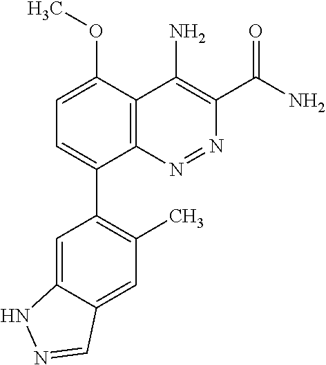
C1=C(OC)C2=C(C(C3=C(C)C=C4C(=C3)NN=C4)=C1)N=NC(C(N)=O)=C2N
